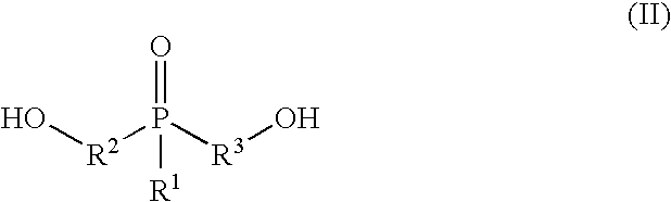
O[R2]P([R3]O)(=O)[R1]
